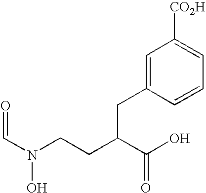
O=CN(O)CCC(C(O)=O)CC1=CC([CO2H])=CC=C1
